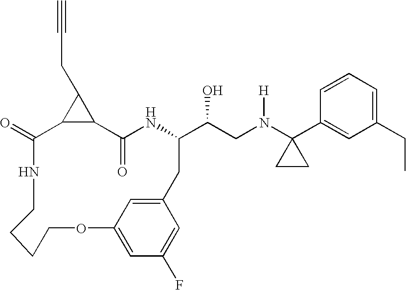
C12C(=O)NC(C(CN(C3(C4=CC(CC)=CC=C4)CC3)[H])O)CC3=CC(=CC(F)=C3)OCCCCNC(=O)C1C2CC#C
